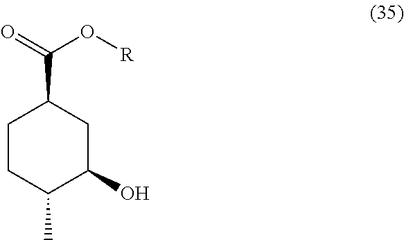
C1CC(C)C(O)CC1C(=O)O[R]
